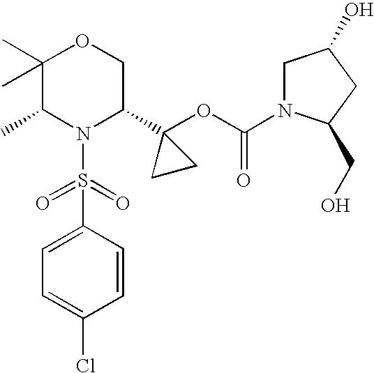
C1=C(S(=O)(=O)N2C(C3(OC(=O)N4CC(O)CC4CO)CC3)COC(C)(C)C2C)C=CC(Cl)=C1
